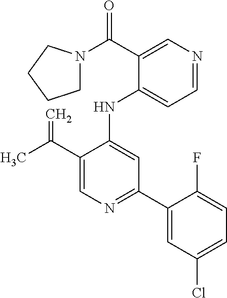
N(C1=CC(C2=CC(Cl)=CC=C2F)=NC=C1C(C)=C)C1=CC=NC=C1C(=O)N1CCCC1
